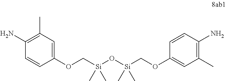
C1(OC[Si](O[Si](COC2=CC(C)=C(N)C=C2)(C)C)(C)C)=CC(C)=C(N)C=C1
